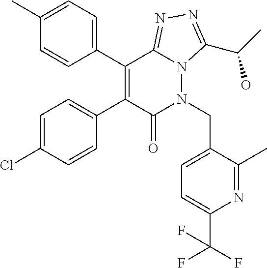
C1(C)=CC=C(C2=C(C3=CC=C(Cl)C=C3)C(=O)N(CC3=CC=C(C(F)(F)F)N=C3C)N3C2=NN=C3C(C)O)C=C1
